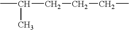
CC(CCCC)C
